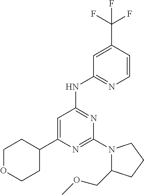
N1=C(N2C(COC)CCC2)N=C(NC2=NC=CC(C(F)(F)F)=C2)C=C1C1CCOCC1
